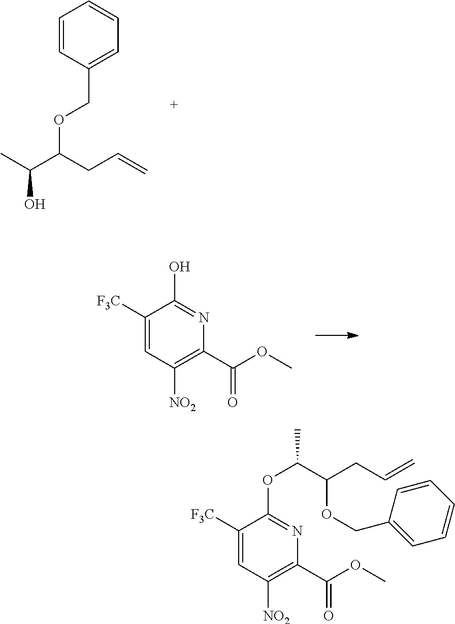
C(C1=C([NO2])C=C([F3C])C(OC(C(CC=C)OCC2=CC=CC=C2)C)=N1)(OC)=O.C(O)(C)C(CC=C)OCC1=CC=CC=C1.C(C1=C([NO2])C=C([F3C])C(O)=N1)(OC)=O
